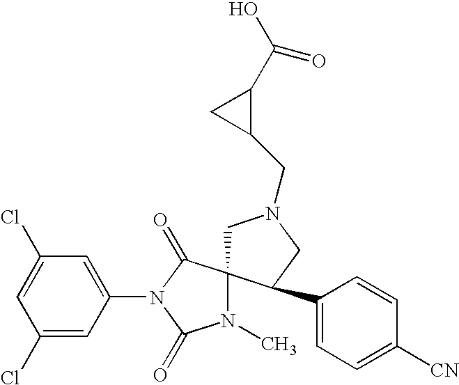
C1=C(Cl)C=C(N2C(=O)C3(N(C)C2=O)CN(CC2C(C(O)=O)C2)CC3C2=CC=C([CN])C=C2)C=C1Cl
